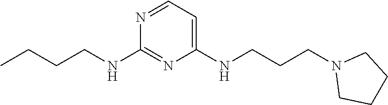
N1=CC=C(NCCCN2CCCC2)N=C1NCCCC
